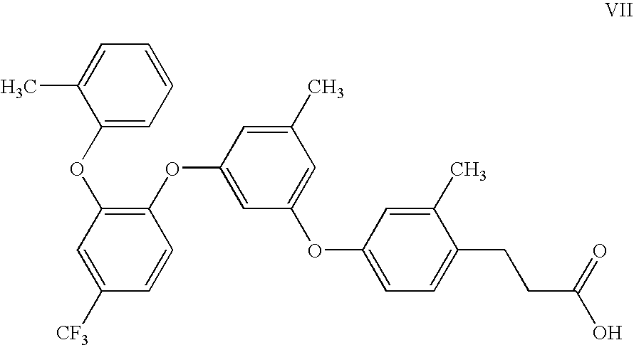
C1(OC2=C(OC3=CC(OC4=CC=C(CCC(O)=O)C(C)=C4)=CC(C)=C3)C=CC([CF3])=C2)=CC=CC=C1C
